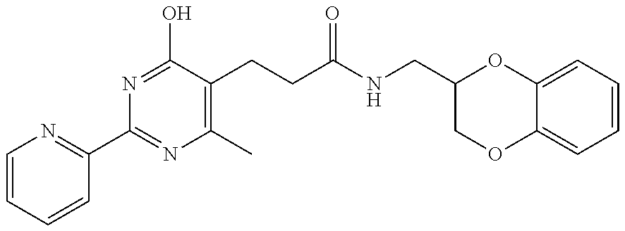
C1=CC=CC(C2=NC(C)=C(CCC(NCC3COC4=CC=CC=C4O3)=O)C(O)=N2)=N1
